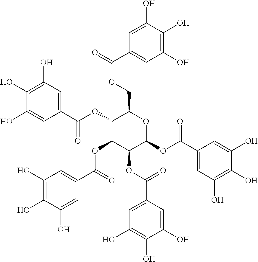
C1(OC(C2=CC(O)=C(O)C(O)=C2)=O)C(OC(C2=CC(O)=C(O)C(O)=C2)=O)C(OC(C2=CC(O)=C(O)C(O)=C2)=O)C(OC(C2=CC(O)=C(O)C(O)=C2)=O)OC1COC(=O)C1=CC(O)=C(O)C(O)=C1
